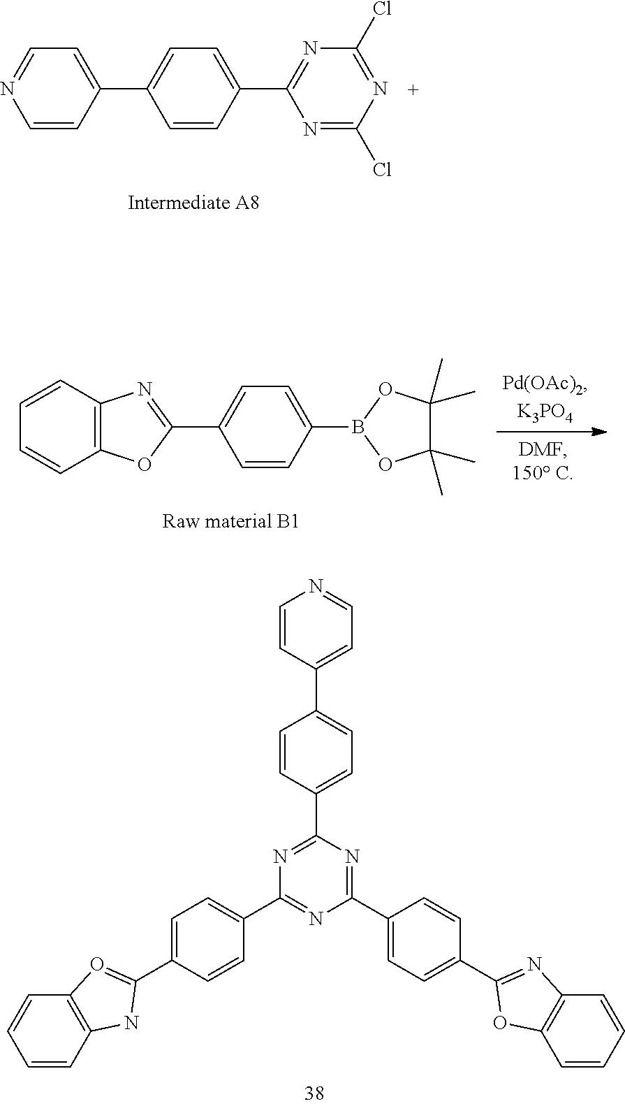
C12=C(C=CC=C1)N=C(C1=CC=C(B3OC(C)(C)C(C)(C)O3)C=C1)O2.C1=C(C2=CC=NC=C2)C=CC(C2=NC(Cl)=NC(Cl)=N2)=C1.C1(C2=CC=C(C3=NC4=C(O3)C=CC=C4)C=C2)=NC(C2=CC=C(C3=CC=NC=C3)C=C2)=NC(C2=CC=C(C3=OC4=C(N3)C=CC=C4)C=C2)=N1
